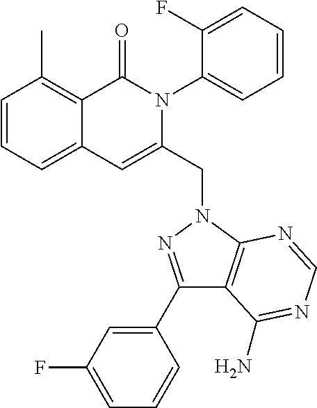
C1=CC=C2C(=C1C)C(=O)N(C1=CC=CC=C1F)C(CN1C3=C(C(C4=CC(F)=CC=C4)=N1)C(N)=NC=N3)=C2
